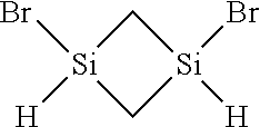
C1[Si](Br)([H])C[Si]1(Br)[H]
